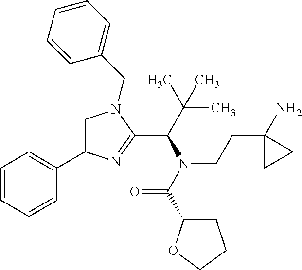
C1=C(C2=CC=CC=C2)N=C(C(N(CCC2(N)CC2)C(=O)C2CCCO2)C(C)(C)C)N1CC1=CC=CC=C1
